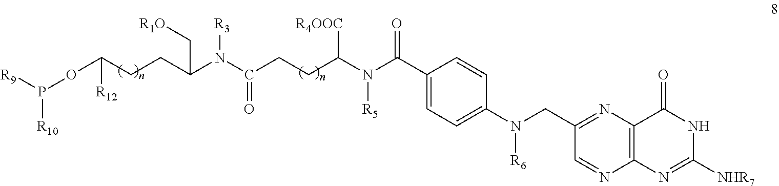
C1(C(N(C(CCC(N(C(C[R1O])CCC(OP([R10])[R9])[R12])[R3])=O)[R4OOC])[R5])=O)=CC=C(N(CC2=NC3=C(N=C2)N=C([NHR7])NC3=O)[R6])C=C1
